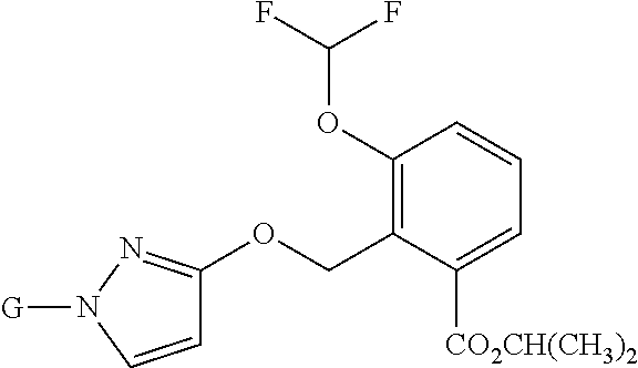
C1=CN([G])N=C1OCC1=C(OC(F)F)C=CC=C1[CO2CH(CH3)2]
